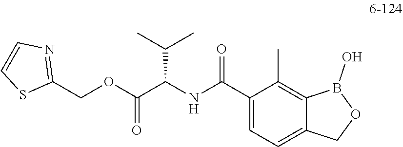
C1(C(NC(C(OCC2=NC=CS2)=O)C(C)C)=O)=CC=C2C(=C1C)B(O)OC2
